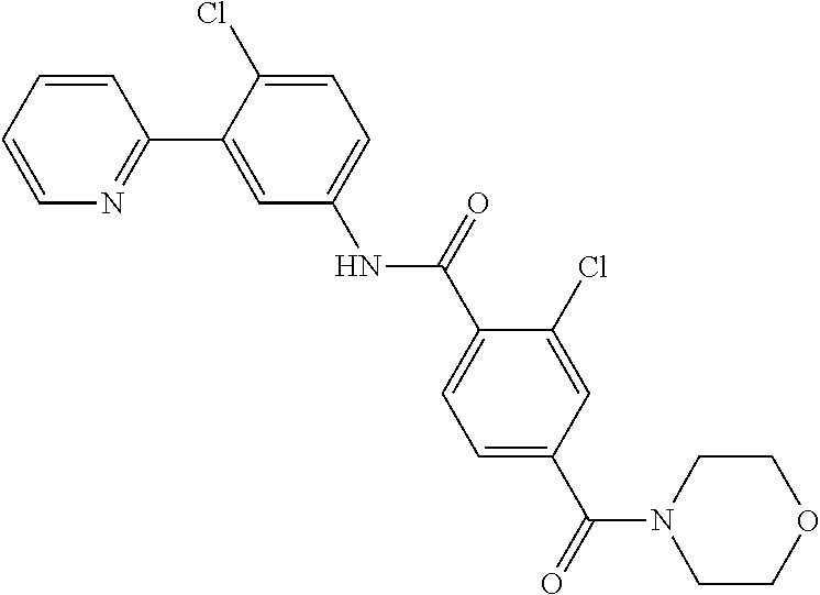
C1=CN=C(C2=CC(NC(C3=CC=C(C(N4CCOCC4)=O)C=C3Cl)=O)=CC=C2Cl)C=C1
